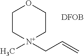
C1C[N+](CC=C)(C)CCO1.[DFOB]
